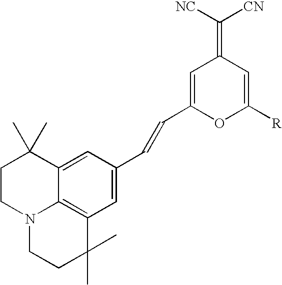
C12=CC(C=CC3=CC(=C([CN])[NC])C=C([R])O3)=CC3=C1N(CCC3(C)C)CCC2(C)C
